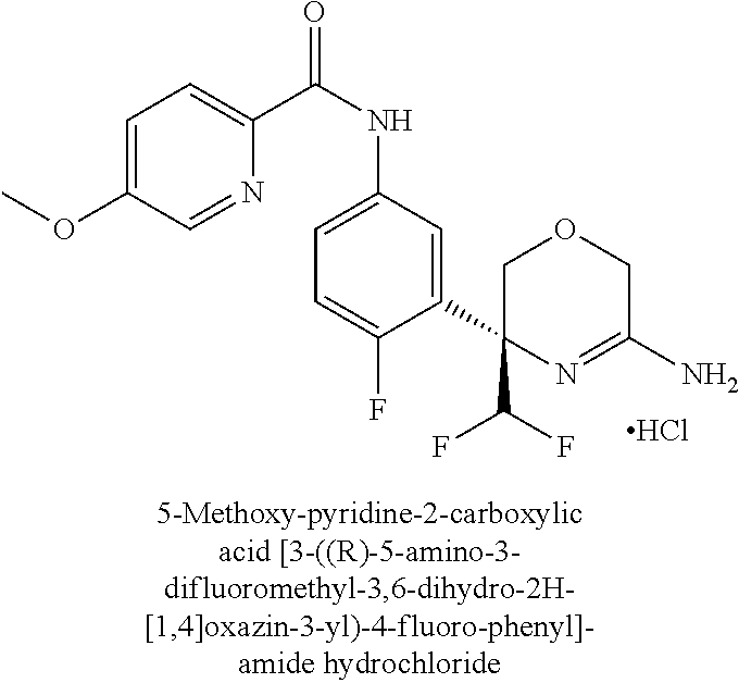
C1(C(F)F)(C2=CC(NC(=O)C3=CC=C(OC)C=N3)=CC=C2F)N=C(N)COC1.Cl
